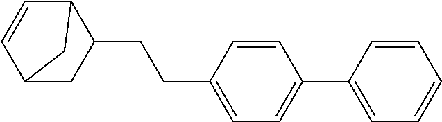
C12C=CC(C(CCC3=CC=C(C4=CC=CC=C4)C=C3)C1)C2
